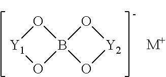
O1B2(O[Y1]1)O[Y2]O2.[M+]
